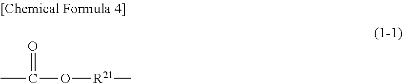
CC(=O)O[R21]C
